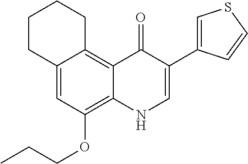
C12=CC(OCCC)=C3C(=C1CCCC2)C(=O)C(C1=CSC=C1)=CN3
